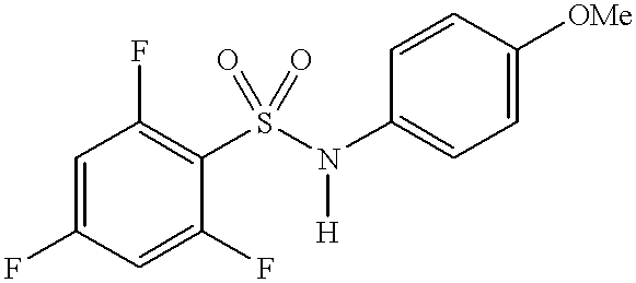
C1=C(F)C=C(F)C(S(N([H])C2=CC=C([OMe])C=C2)(=O)=O)=C1F
